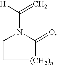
C(N1CC[(CH2)n]C1=O)([H])=C
